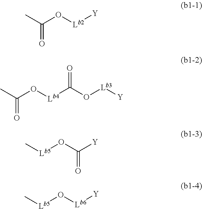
C(=O)(C)O[Lb2][Y].C(=O)(C)O[Lb4]C(O[Lb3][Y])=O.C[Lb5]OC(=O)[Y].C[Lb5]O[Lb6][Y]
